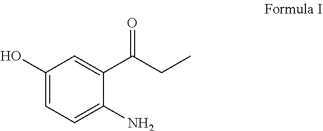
C1(O)=CC=C(N)C(C(=O)CC)=C1
